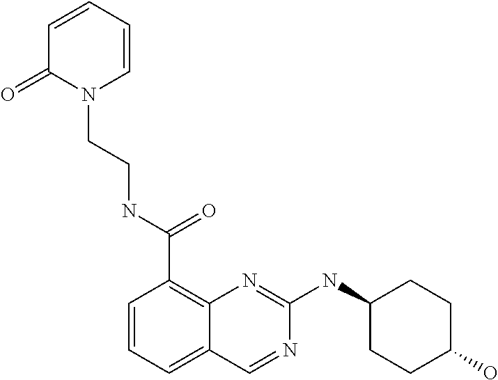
C1=CC=C2C(=C1C(NCCN1C(=O)C=CC=C1)=O)N=C(NC1CCC(O)CC1)N=C2
